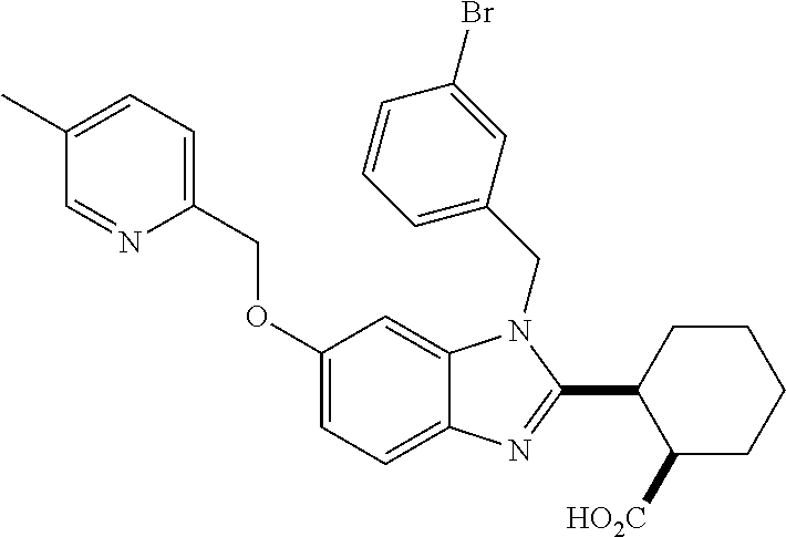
C1(OCC2=CC=C(C)C=N2)=CC=C2C(=C1)N(CC1=CC=CC(Br)=C1)C(C1C([HO2C])CCCC1)=N2
